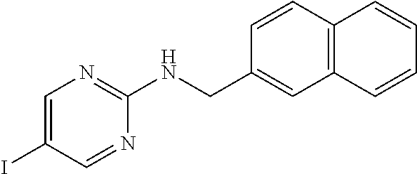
C1=CC2=C(C=C1CNC1=NC=C(I)C=N1)C=CC=C2
